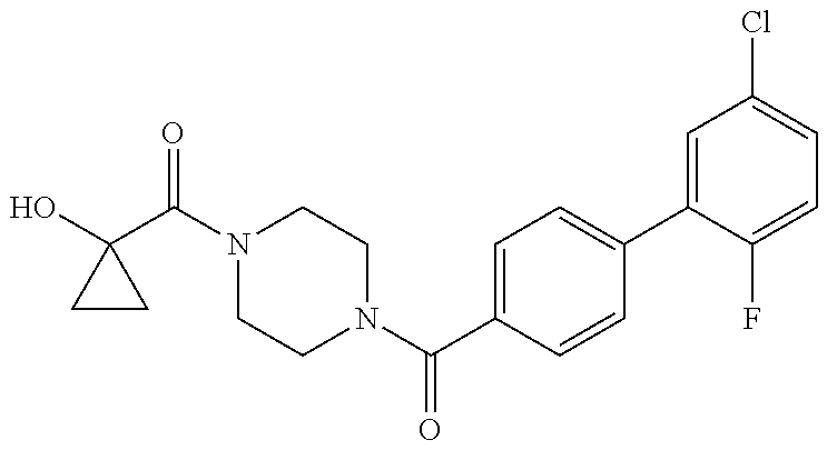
C1(O)(C(N2CCN(C(C3=CC=C(C4=CC(Cl)=CC=C4F)C=C3)=O)CC2)=O)CC1
